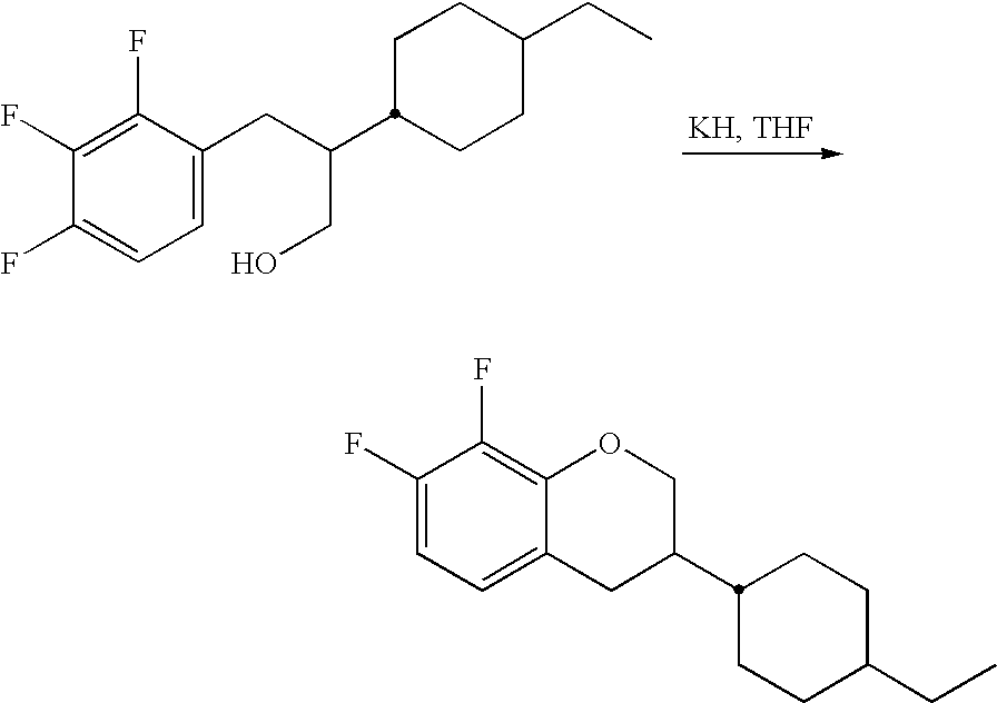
C1(F)=C(F)C(CC(CO)C2CCC(CC)CC2)=CC=C1F.C1(F)=CC=C2C(=C1F)OCC(C1CCC(CC)CC1)C2
